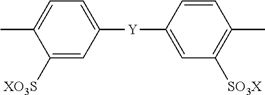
C1=C(C)C([XO3S])=CC([Y]C2=CC([SO3X])=C(C)C=C2)=C1
